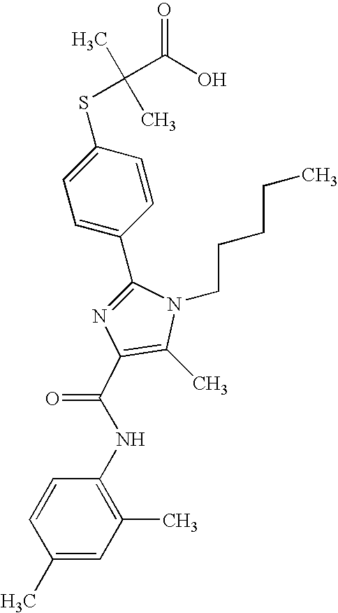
C1(C2=CC=C(SC(C)(C)C(O)=O)C=C2)=NC(C(NC2=C(C)C=C(C)C=C2)=O)=C(C)N1CCCCC
